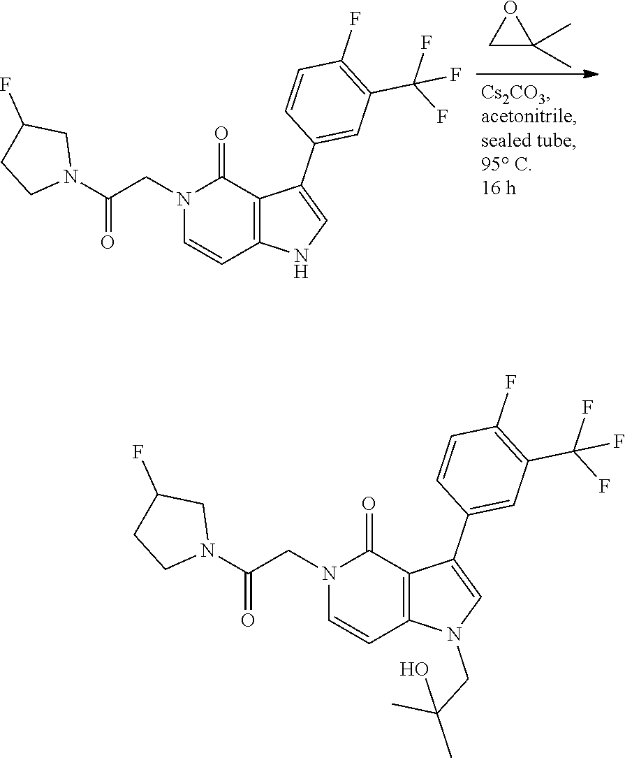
C1C(C)(C)O1.C(CN1C=CC2=C(C1=O)C(C1=CC(C(F)(F)F)=C(F)C=C1)=CN2)(N1CC(F)CC1)=O.C(CN1C=CC2=C(C1=O)C(C1=CC(C(F)(F)F)=C(F)C=C1)=CN2CC(C)(C)O)(N1CC(F)CC1)=O
